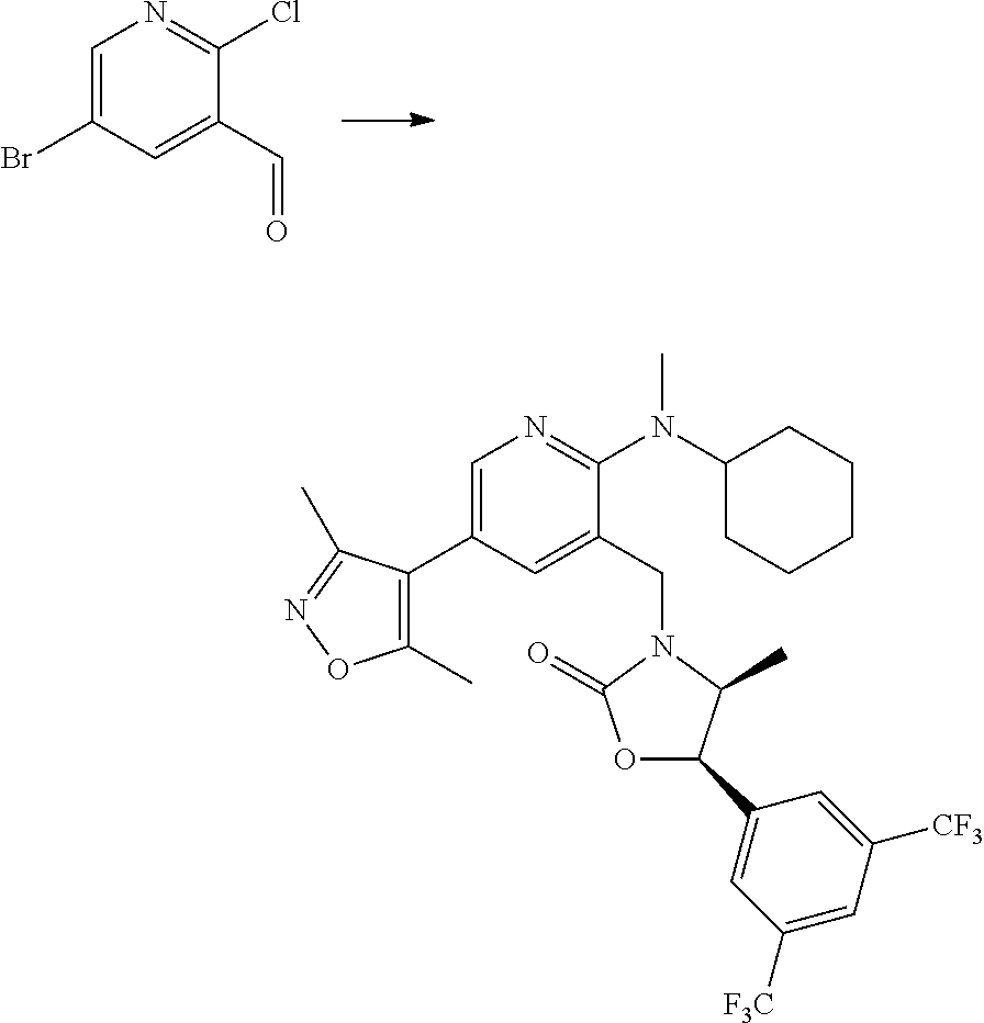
C1=C(Br)C=C(C=O)C(Cl)=N1.C1=C(C2=C(C)ON=C2C)C=C(CN2C(=O)OC(C3=CC([F3C])=CC([CF3])=C3)C2C)C(N(C2CCCCC2)C)=N1
